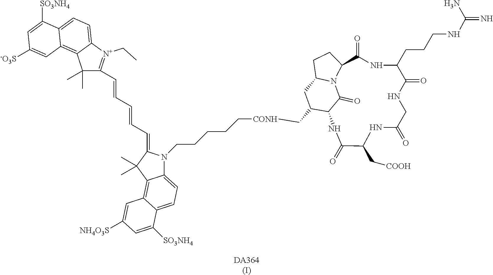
C1(C)(C)C(C=CC=CC=C2N(CCCCC[CONH]CC3CC4CCC5C(=O)NC(CCCNC(N)=N)C(=O)NCC(=O)NC(C[COOH])C(=O)NC3C(=O)N54)C3=CC=C4C(=C3C2(C)C)C=C([NH4O3S])C=C4[SO3NH4])=[N+](CC)C2=CC=C3C(=C12)C=C([-O3S])C=C3[SO3NH4].[DA364(I)]
